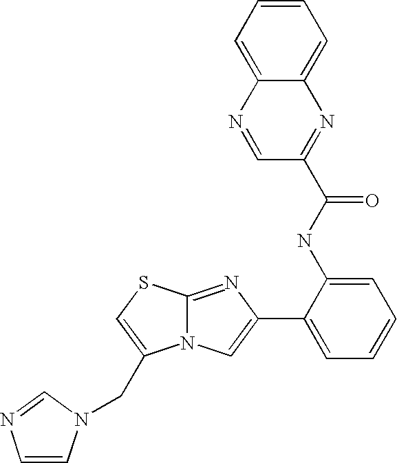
N12C(=NC(C3=CC=CC=C3NC(C3=NC4=CC=CC=C4N=C3)=O)=C1)SC=C2CN1C=CN=C1
